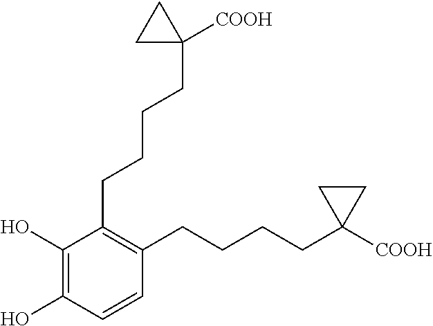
C1(O)=C(O)C=CC(CCCCC2([COOH])CC2)=C1CCCCC1([COOH])CC1
